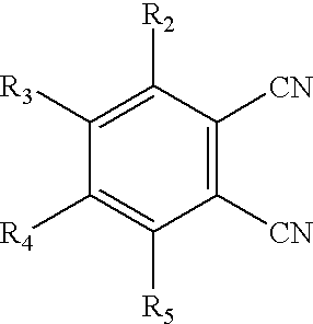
C1([R3])=C([R2])C([CN])=C([CN])C([R5])=C1[R4]
